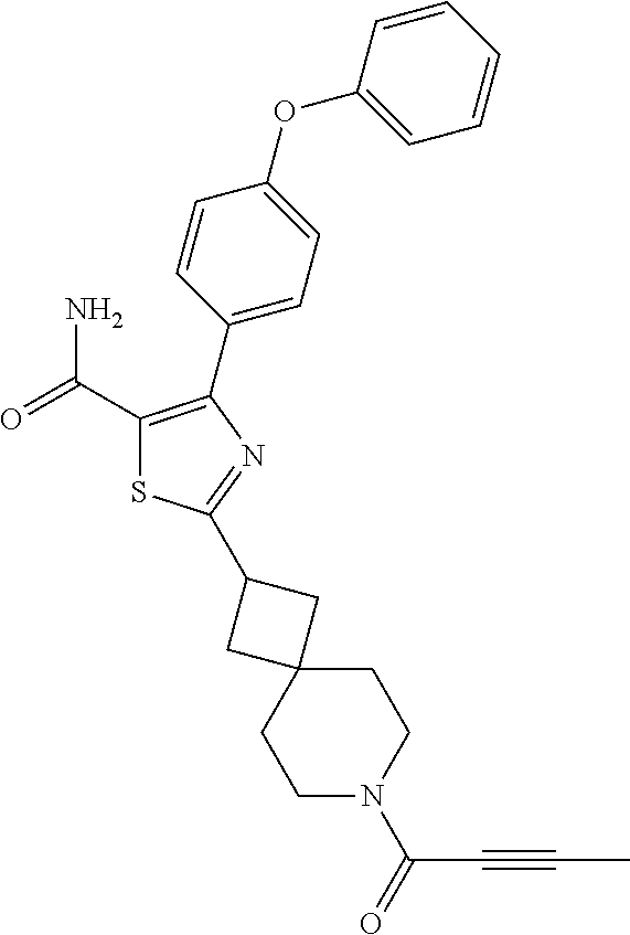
C1(C(=O)N)=C(C2=CC=C(OC3=CC=CC=C3)C=C2)N=C(C2CC3(C2)CCN(C(=O)C#CC)CC3)S1
